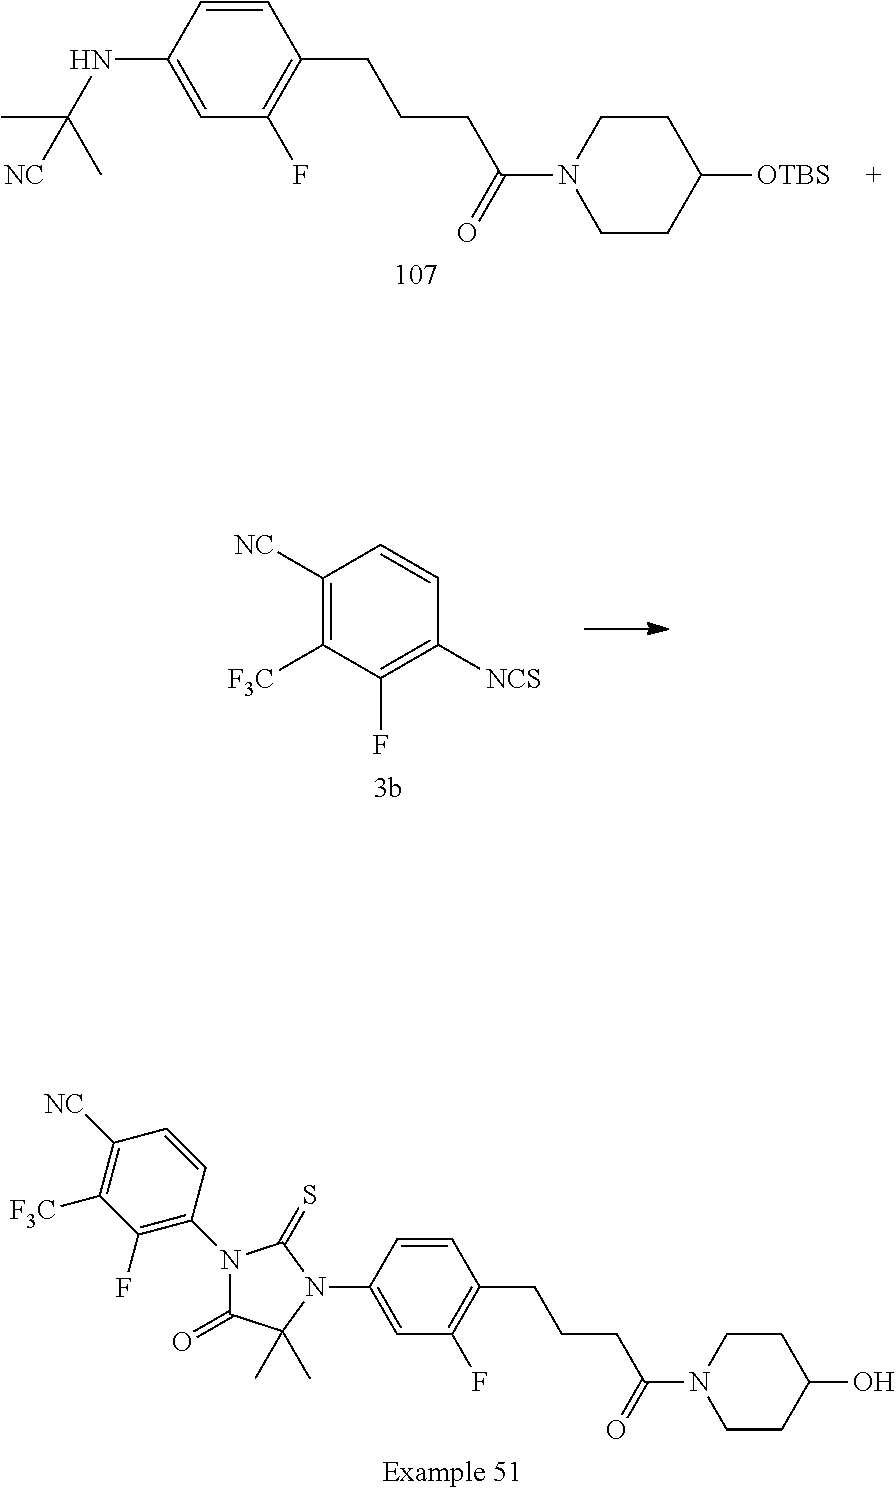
C1([NC])=C([F3C])C(F)=C([NCS])C=C1.C1([NC])=C([F3C])C(F)=C(N2C(=O)C(C)(C)N(C3=CC(F)=C(CCCC(=O)N4CCC(O)CC4)C=C3)C2=S)C=C1.C1(NC(C)(C)[NC])=CC(F)=C(CCCC(N2CCC([OTBS])CC2)=O)C=C1
